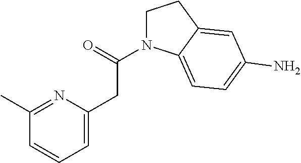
C1N(C(=O)CC2=CC=CC(C)=N2)C2=CC=C(N)C=C2C1
